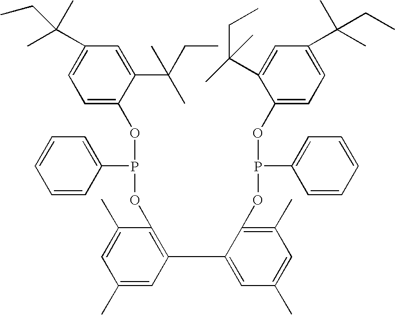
C1=C(OP(C2=CC=CC=C2)OC2=C(C3=CC(C)=CC(C)=C3OP(C3=CC=CC=C3)OC3=CC=C(C(C)(CC)C)C=C3C(CC)(C)C)C=C(C)C=C2C)C(C(C)(C)CC)=CC(C(C)(CC)C)=C1
